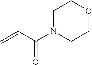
C(=O)(C=C)N1CCOCC1
